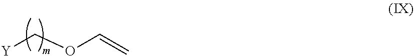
[Y]COC=C
